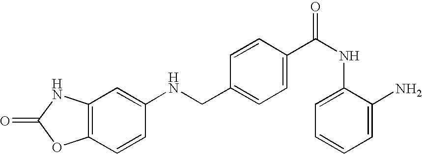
N(CC1=CC=C(C(NC2=CC=CC=C2N)=O)C=C1)C1=CC2=C(C=C1)OC(=O)N2
